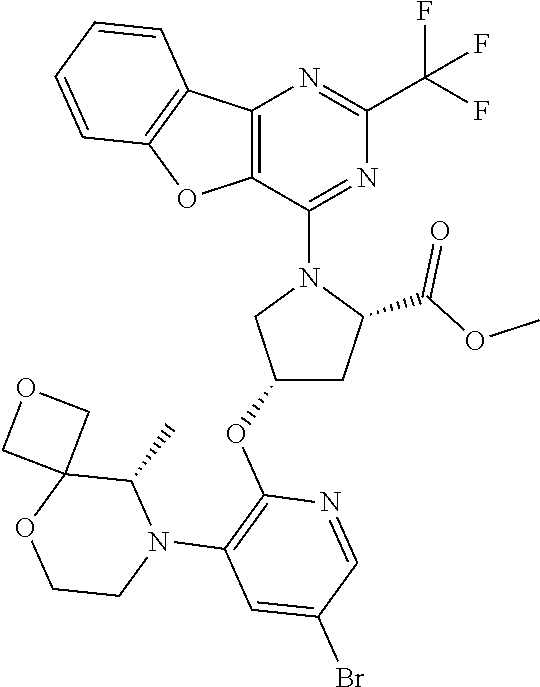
C1(OC2=C(N3C(C)C4(OCC3)COC4)C=C(Br)C=N2)CC(C(OC)=O)N(C2=NC(C(F)(F)F)=NC3=C2OC2=C3C=CC=C2)C1
